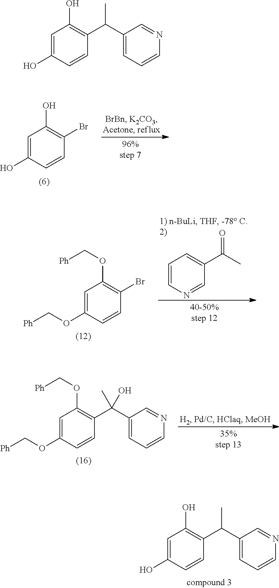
C1=C(O)C=CC(C(C)C2=CC=CN=C2)=C1O.C1=C(O)C=CC(Br)=C1O.C1=CN=CC(C(C)=O)=C1.C1=C(OC[Ph])C=CC(Br)=C1OC[Ph].C1=C(O)C=CC(C(C)C2=CC=CN=C2)=C1O.C1=C(OC[Ph])C=CC(C(C2=CC=CN=C2)(C)O)=C1OC[Ph]
